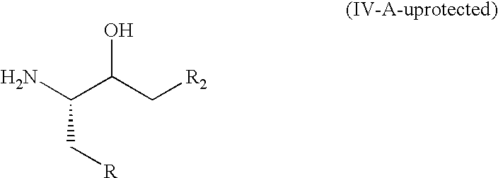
[R]CC(N)C(C[R2])O
